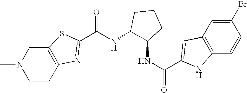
N1(C)CCC2=C(C1)SC(C(NC1C(NC(=O)C3=CC4=C(C=CC(Br)=C4)N3)CCC1)=O)=N2
